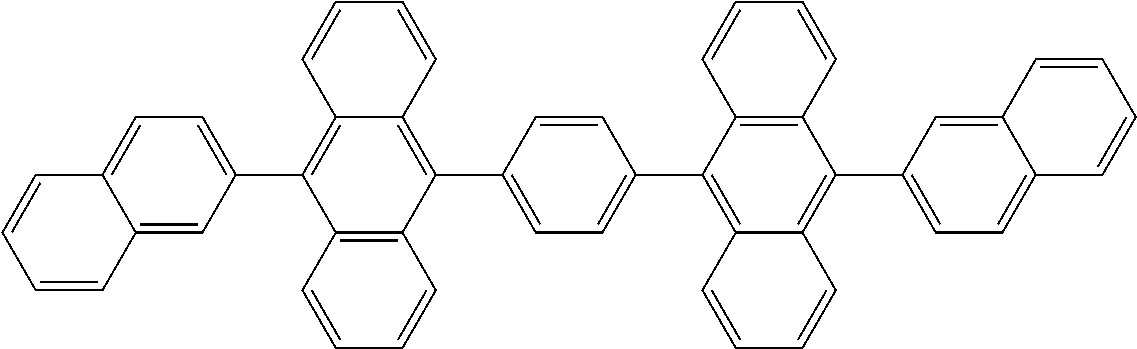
C1=CC2=CC(C3=C4C(=C(C5=CC=C(C6=C7C(=C(C8=CC=C9C(=C8)C=CC=C9)C8=C6C=CC=C8)C=CC=C7)C=C5)C5=C3C=CC=C5)C=CC=C4)=CC=C2C=C1
